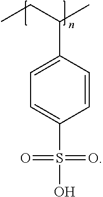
CCC(C)C1=CC=C(S(O)(=O)=O)C=C1
